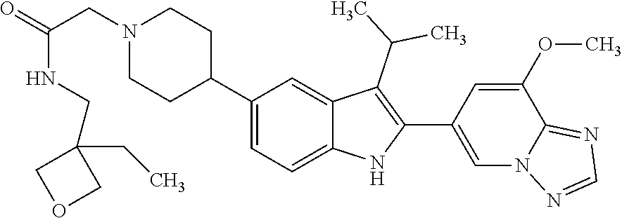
C1(C2CCN(CC(NCC3(CC)COC3)=O)CC2)=CC=C2C(=C1)C(C(C)C)=C(C1=CN3C(=NC=N3)C(OC)=C1)N2
